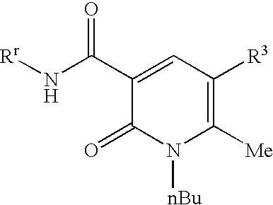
C1(C(N[Rr])=O)=CC([R3])=C([Me])N([nBu])C1=O
